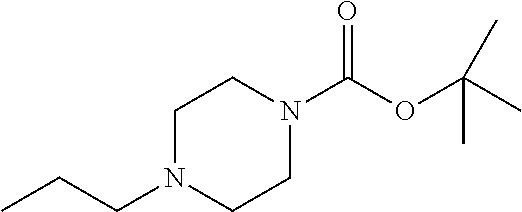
CCCN1CCN(C(OC(C)(C)C)=O)CC1
